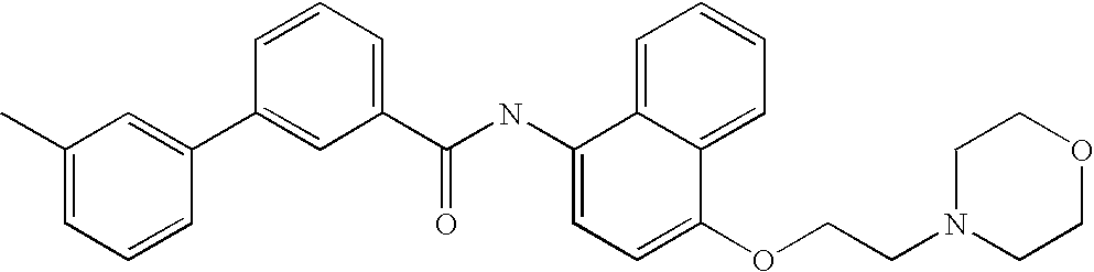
C1(C)=CC=CC(C2=CC(C(NC3=CC=C(OCCN4CCOCC4)C4=CC=CC=C34)=O)=CC=C2)=C1
